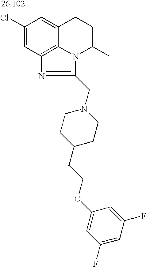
C1(Cl)=CC2=C3C(=C1)CCC(C)N3C(CN1CCC(CCOC3=CC(F)=CC(F)=C3)CC1)=N2
